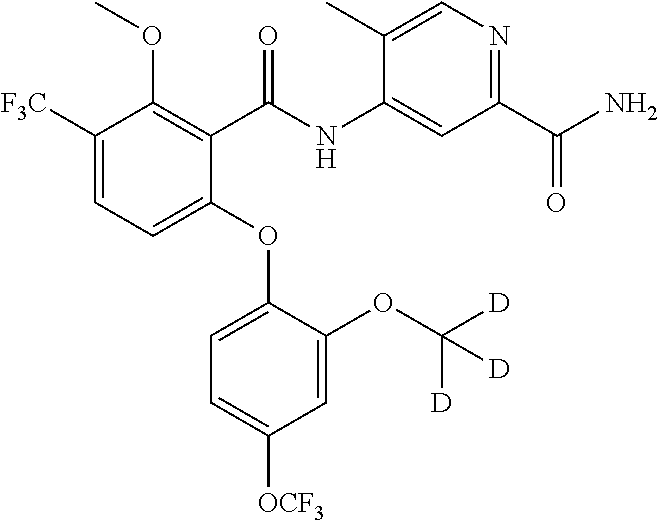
C1([F3C])=CC=C(OC2=CC=C([OCF3])C=C2OC([D])([D])[D])C(C(NC2=CC(C(N)=O)=NC=C2C)=O)=C1OC
